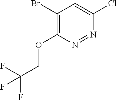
C1(Br)=C(OCC(F)(F)F)N=NC(Cl)=C1
